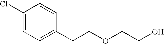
C1(Cl)=CC=C(CCOCCO)C=C1
